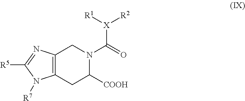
C12=C(CC([COOH])N(C(=O)[X]([R2])[R1])C1)N([R7])C([R5])=N2
